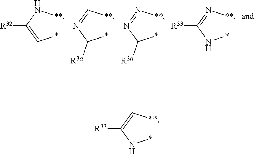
*C=C(N[**])[R32].*C(N=C[**])[R3a].*C(N=N[**])[R3a].*NC(=N[**])[R33].*NC(=C[**])[R33]
